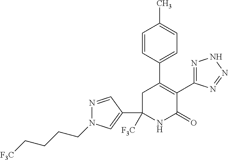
C1(C2([F3C])NC(=O)C(C3=NNN=N3)=C(C3=CC=C(C)C=C3)C2)=CN(CCCC[F3C])N=C1
